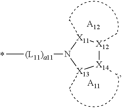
C[(L11)a11]N1[X13](C)[X14](C)[X12](C)[X11]1C.[A12].[A11]
